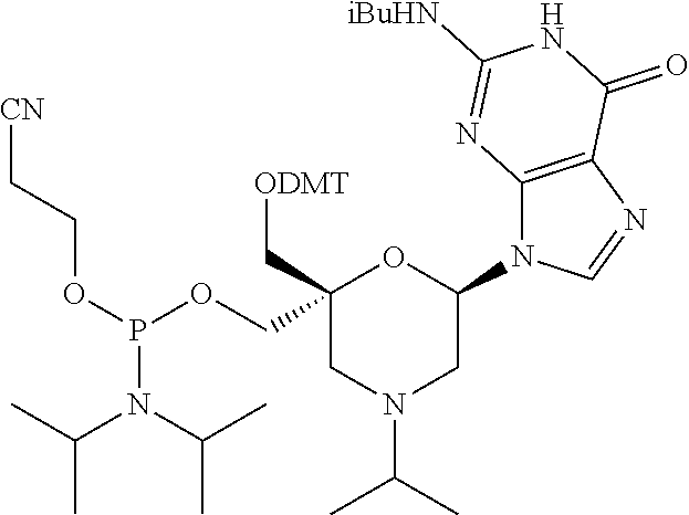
C1(N2C3=C(N=C2)C(=O)NC([iBuHN])=N3)OC(COP(OCC[CN])N(C(C)C)C(C)C)(C[ODMT])CN(C(C)C)C1
